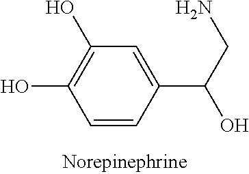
C1=CC(C(CN)O)=CC(O)=C1O
